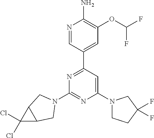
N1=CC(C2=NC(N3CC4C(Cl)(Cl)C4C3)=NC(N3CCC(F)(F)C3)=C2)=CC(OC(F)F)=C1N
